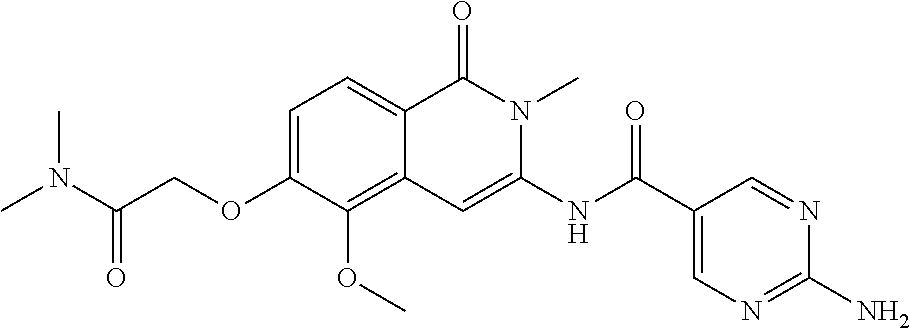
C1=C(OCC(N(C)C)=O)C(OC)=C2C(=C1)C(=O)N(C)C(NC(C1=CN=C(N)N=C1)=O)=C2
